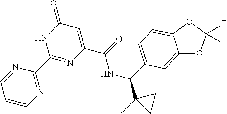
C1=CN=C(C2=NC(C(NC(C3(C)CC3)C3=CC=C4C(=C3)OC(F)(F)O4)=O)=CC(=O)N2)N=C1
